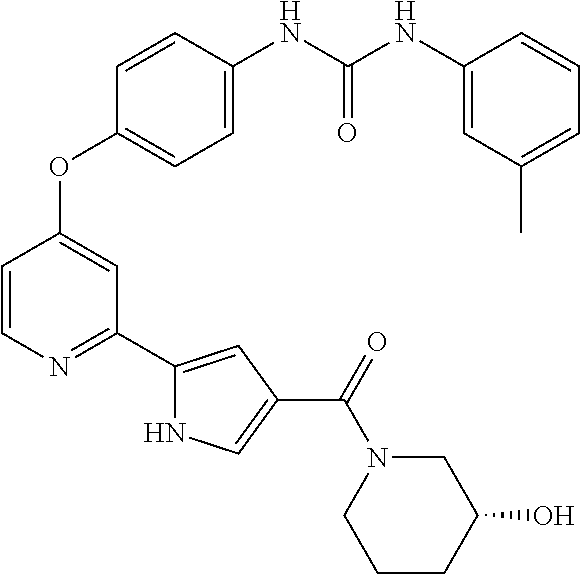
C1=CN=C(C2=CC(C(=O)N3CCCC(O)C3)=CN2)C=C1OC1=CC=C(NC(NC2=CC(C)=CC=C2)=O)C=C1
